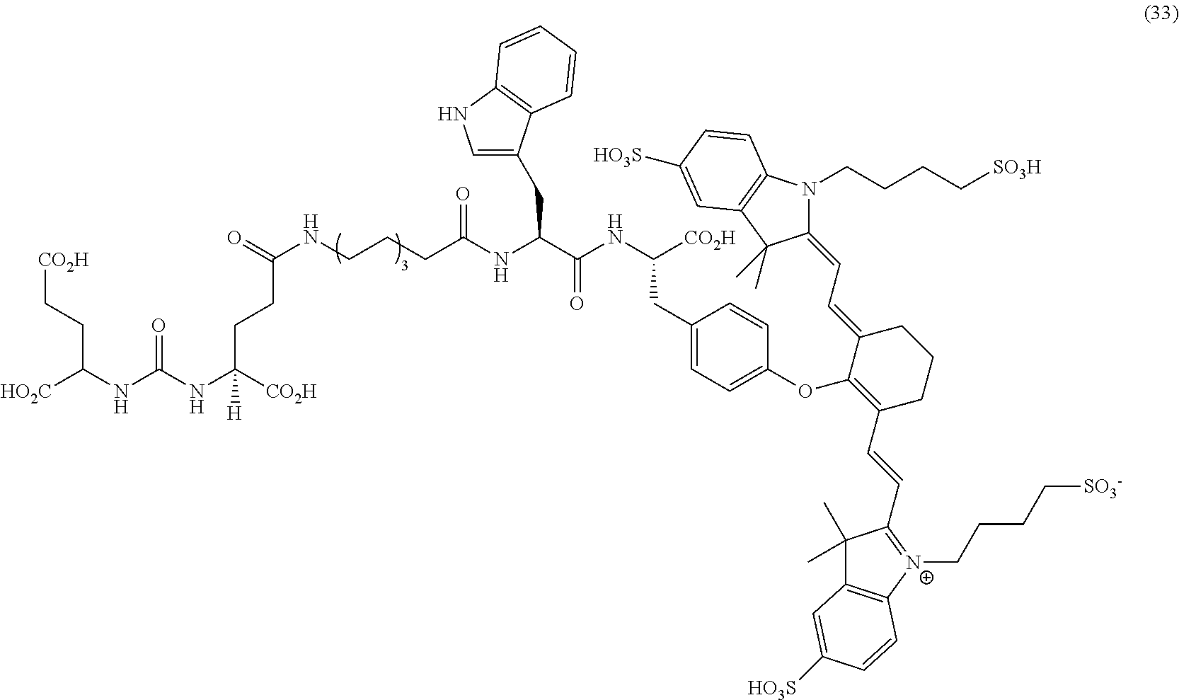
[CO2H]CCC(NC(NC([CO2H])(CCC(NCCCC(NC(C(NC([CO2H])CC1=CC=C(OC2=C(C=CC3=[N+](CCCC[SO3-])C4=C(C3(C)C)C=C([HO3S])C=C4)CCCC2=CC=C2N(CCCC[SO3H])C3=C(C2(C)C)C=C([HO3S])C=C3)C=C1)=O)CC1=CNC2=C1C=CC=C2)=O)=O)[H])=O)[HO2C]
